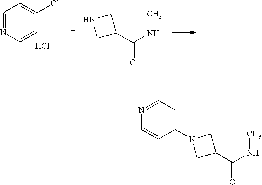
C1=NC=CC(Cl)=C1.Cl.C(=O)(C1CNC1)NC.N1=CC=C(N2CC(C(NC)=O)C2)C=C1
